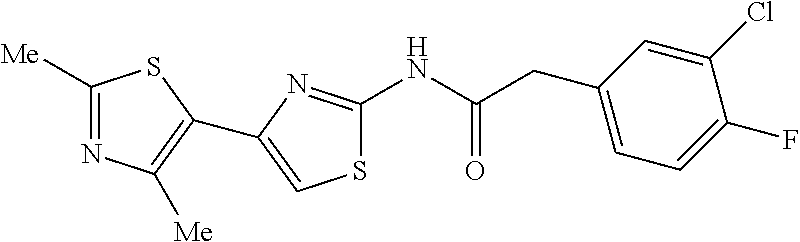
S1C(NC(CC2=CC=C(F)C(Cl)=C2)=O)=NC(C2=C([Me])N=C([Me])S2)=C1
